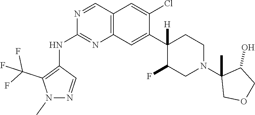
C12=C(C=C(C3([H])C(F)CN(C4(C)COCC4O)CC3)C(Cl)=C1)N=C(NC1=C(C(F)(F)F)N(C)N=C1)N=C2
